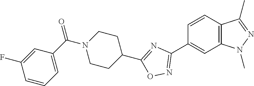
C1=CC2=C(C=C1C1=NOC(C3CCN(C(C4=CC=CC(F)=C4)=O)CC3)=N1)N(C)N=C2C
